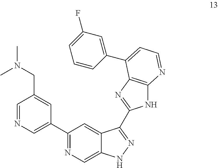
C1(C2=CN=CC(CN(C)C)=C2)=NC=C2C(=C1)C(C1=NC3=C(N1)N=CC=C3C1=CC(F)=CC=C1)=NN2
